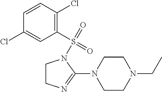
C1CN(S(=O)(C2=C(Cl)C=CC(Cl)=C2)=O)C(N2CCN(CC)CC2)=N1
